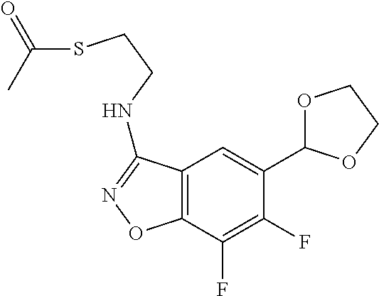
C12=C(C(F)=C(F)C(C3OCCO3)=C1)ON=C2NCCSC(C)=O
